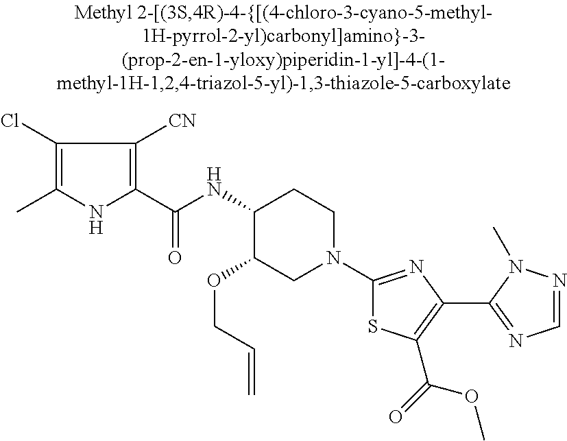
C(C=C)OC1C(NC(C2=C([CN])C(Cl)=C(C)N2)=O)CCN(C2=NC(C3=NC=NN3C)=C(C(=O)OC)S2)C1
